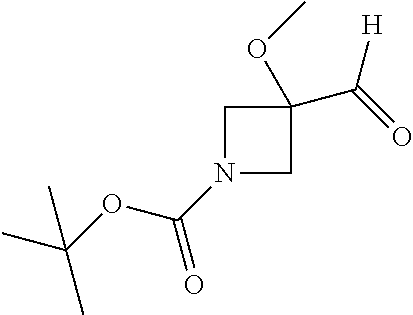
C1N(C(OC(C)(C)C)=O)CC1(C([H])=O)OC
